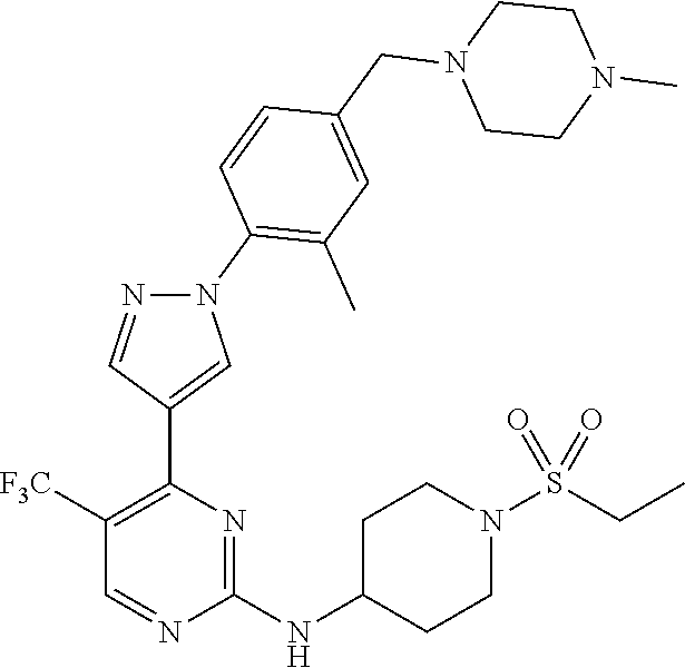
C1([F3C])=C(C2=CN(C3=C(C)C=C(CN4CCN(C)CC4)C=C3)N=C2)N=C(NC2CCN(S(CC)(=O)=O)CC2)N=C1
